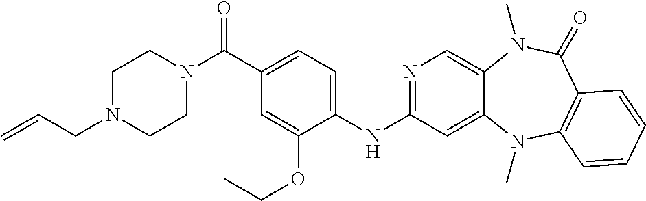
N1(C(C2=CC=C(NC3=NC=C4C(=C3)N(C)C3=C(C(=O)N4C)C=CC=C3)C(OCC)=C2)=O)CCN(CC=C)CC1
